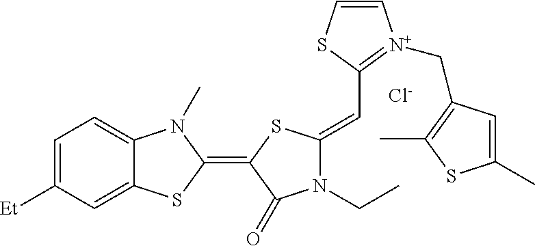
C1=C([Et])C=C2C(=C1)N(C)C(=C1C(=O)N(CC)C(=CC3=[N+](CC4=C(C)SC(C)=C4)C=CS3)S1)S2.[Cl-]
